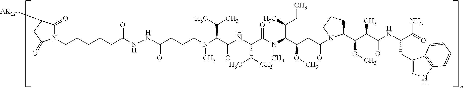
N(C(C(NC(C(C)C)C(N(C)C(C(C)CC)C(CC(=O)N1C(C(C(C(=O)NC(CC2=CNC3=C2C=CC=C3)C(N)=O)C)OC)CCC1)OC)=O)=O)C(C)C)(CCCC(NNC(CCCCCN1C(=O)C([AK1F])CC1=O)=O)=O)C
